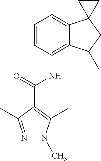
C1=CC(NC(=O)C2=C(C)N(C)N=C2C)=C2C(=C1)C1(CC2C)CC1
